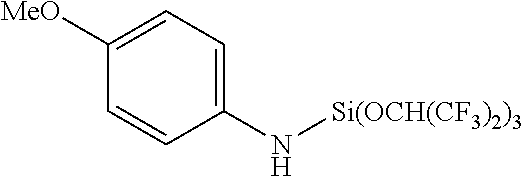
C1(N[Si(OCH(CF3)2)3])=CC=C([MeO])C=C1
